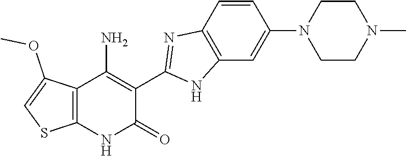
C1=CC2=C(C=C1N1CCN(C)CC1)NC(C1=C(N)C3=C(NC1=O)SC=C3OC)=N2
